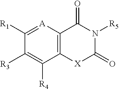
C12=C([A]=C([R1])C([R3])=C1[R4])C(=O)N([R5])C(=O)[X]2
